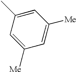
C1([Me])=CC(C)=CC([Me])=C1
